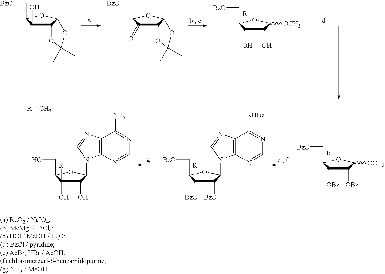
C12C(O)C(C[BzO])OC1OC(C)(C)O2.C12C(=O)C(C[BzO])OC1OC(C)(C)O2.C1(O)C([R])(O)C(C[BzO])OC1[OCH3].C1([OBz])C([R])([OBz])C(C[BzO])OC1[OCH3].C1([BzO])C([R])([BzO])C(C[BzO])OC1N1C2=C(C([NHBz])=NC=N2)N=C1.C1(O)C([R])(O)C(CO)OC1N1C2=C(C(N)=NC=N2)N=C1
